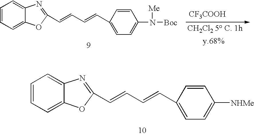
C1=CC=C2C(=C1)N=C(C=CC=CC1=CC=C(N([Boc])[Me])C=C1)O2.[CF3COOH].[CH2Cl2 5 C. 1h].C1=CC=C2C(=C1)N=C(C=CC=CC1=CC=C([NHMe])C=C1)O2
